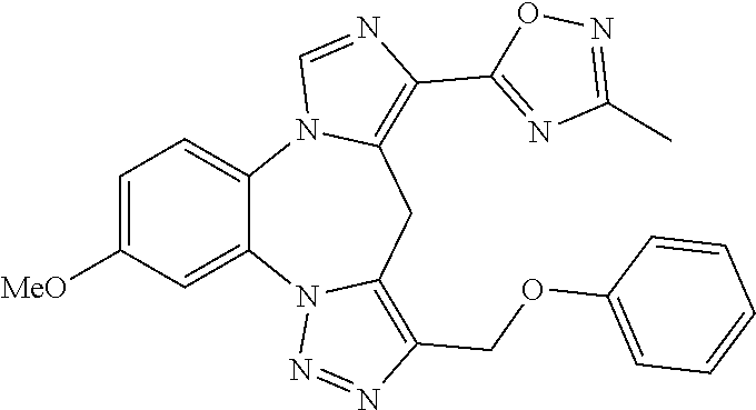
C1=C([MeO])C=C2C(=C1)N1C(=C(C3=NC(C)=NO3)N=C1)CC1=C(COC3=CC=CC=C3)N=NN21
